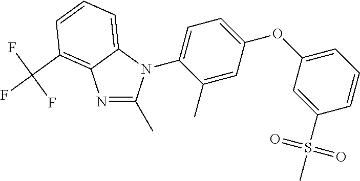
C1(N2C(C)=NC3=C(C(F)(F)F)C=CC=C23)=CC=C(OC2=CC=CC(S(C)(=O)=O)=C2)C=C1C
